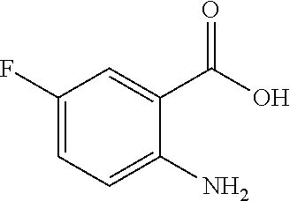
C1(F)=CC=C(N)C(C(=O)O)=C1
